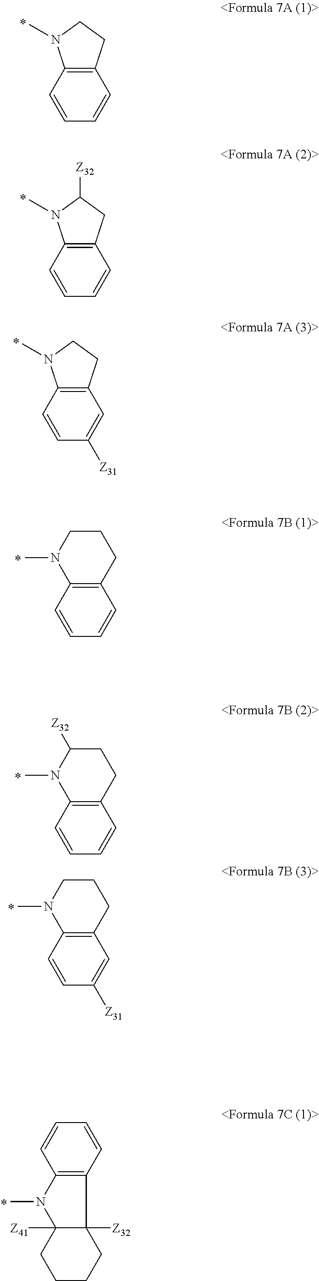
C12=C(C=CC=C1)N(C)CC2.C12=C(C=CC=C1)N(C)C([Z32])C2.C12=C(C=CC([Z31])=C1)N(C)CC2.C12=C(C=CC=C1)N(C)CCC2.C12=C(C=CC=C1)N(C)C([Z32])CC2.C12=C(C=CC([Z31])=C1)N(C)CCC2.C12([Z32])C([Z41])(CCCC1)N(C)C1=C2C=CC=C1
